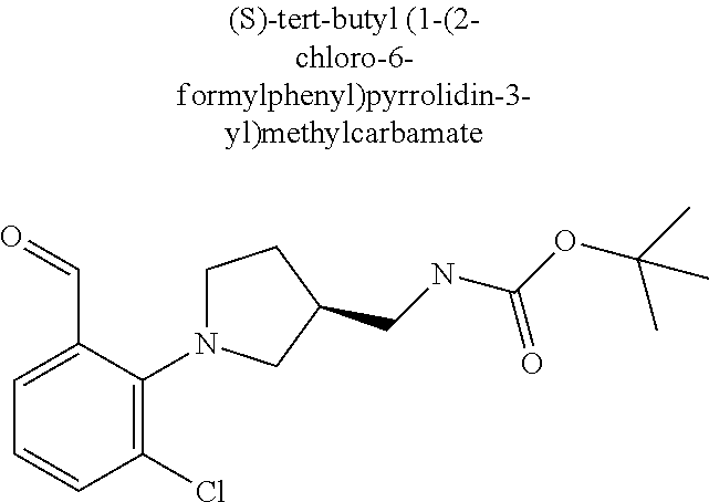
C1=C(C=O)C(N2CCC(CNC(=O)OC(C)(C)C)C2)=C(Cl)C=C1
